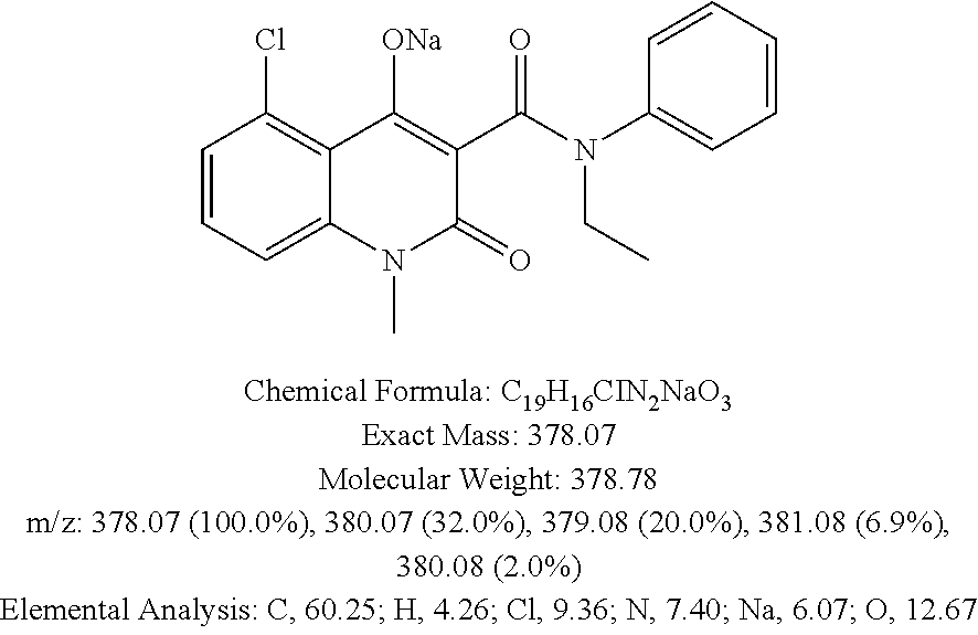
C1=CC=C2C(=C1Cl)C([ONa])=C(C(N(C1=CC=CC=C1)CC)=O)C(=O)N2C
